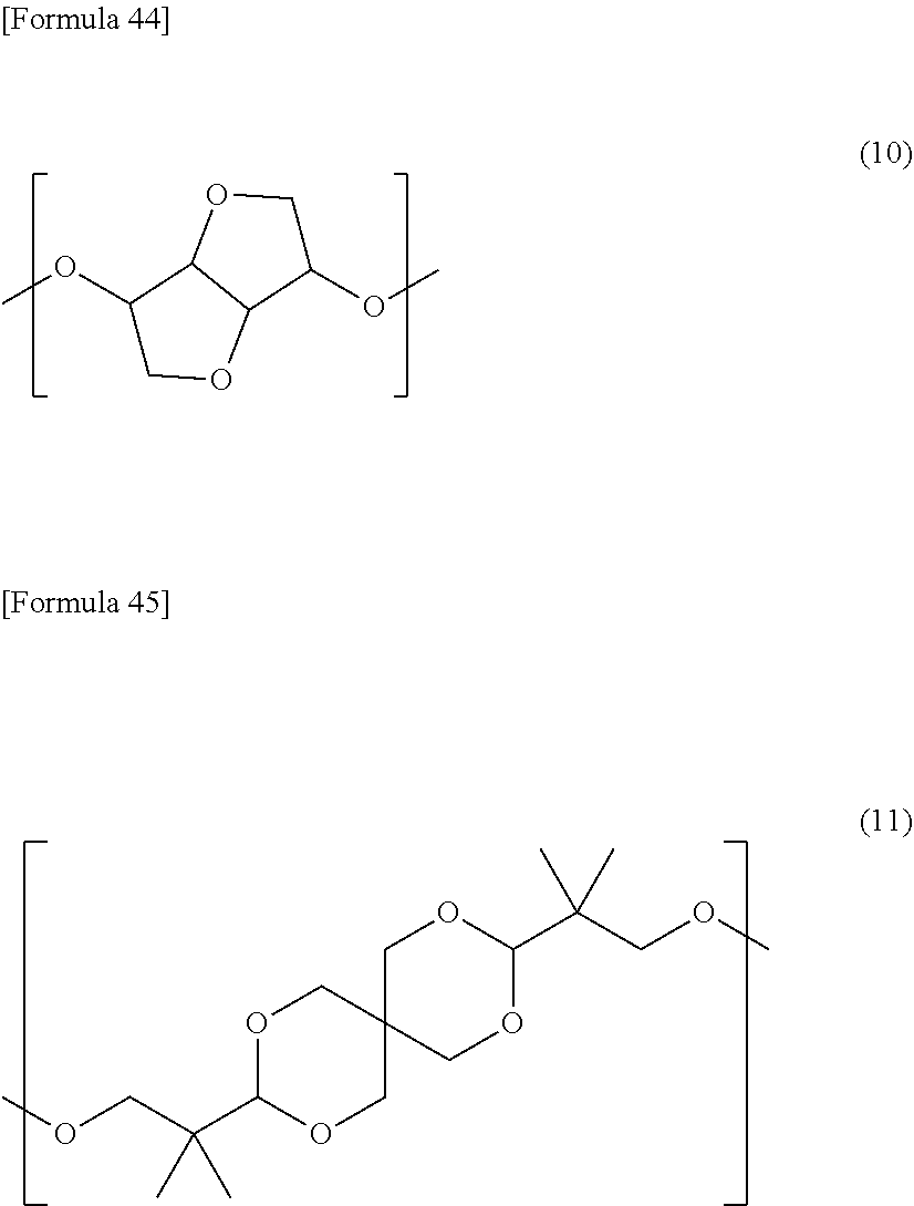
C1(OC)COC2C1OCC2OC.O1C(C(COC)(C)C)OCC2(C1)COC(C(COC)(C)C)OC2
